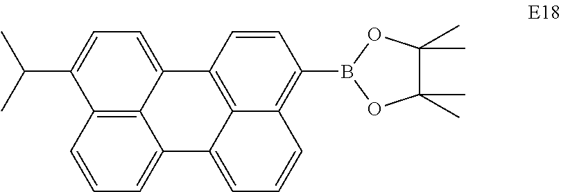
C12=CC=C(C(C)C)C3=C1C(=CC=C3)C1=CC=CC3=C(B4OC(C)(C)C(C)(C)O4)C=CC2=C13
